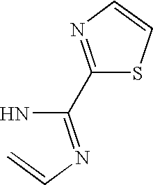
C(N)(=NC=C)C1=NC=CS1
